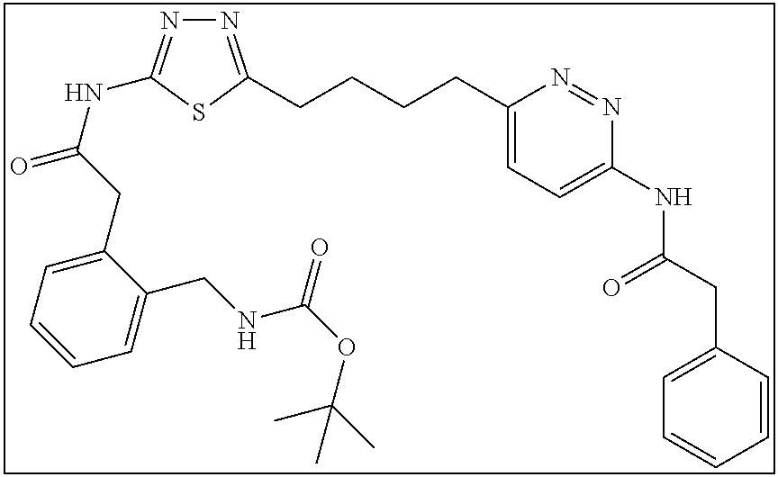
N1=C(CCCCC2=CC=C(NC(CC3=CC=CC=C3)=O)N=N2)SC(NC(=O)CC2=CC=CC=C2CNC(OC(C)(C)C)=O)=N1
